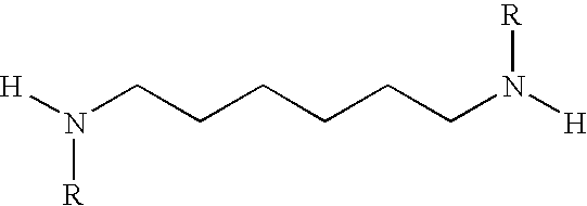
N(CCCCCCN([H])[R])([H])[R]
